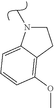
C1CC2=C(OC)C=CC=C2N1C
